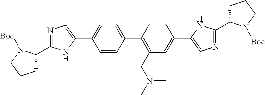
C1=CC(C2=C(CN(C)C)C=C(C3=CN=C(C4CCCN4[Boc])N3)C=C2)=CC=C1C1=CN=C(C2CCCN2[Boc])N1
